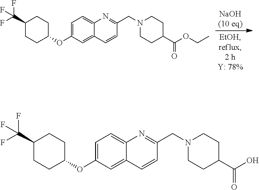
C12=CC(OC3CCC(C(F)(F)F)CC3)=CC=C1N=C(CN1CCC(C(OCC)=O)CC1)C=C2.C12=CC(OC3CCC(C(F)(F)F)CC3)=CC=C1N=C(CN1CCC(C(O)=O)CC1)C=C2
